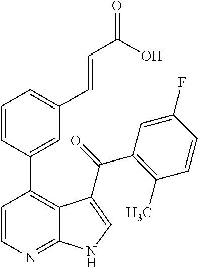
C1=CC(C2=C3C(=NC=C2)NC=C3C(=O)C2=C(C)C=CC(F)=C2)=CC(C=CC(=O)O)=C1
